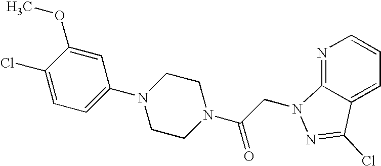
C1(OC)=CC(N2CCN(C(=O)CN3C4=NC=CC=C4C(Cl)=N3)CC2)=CC=C1Cl
